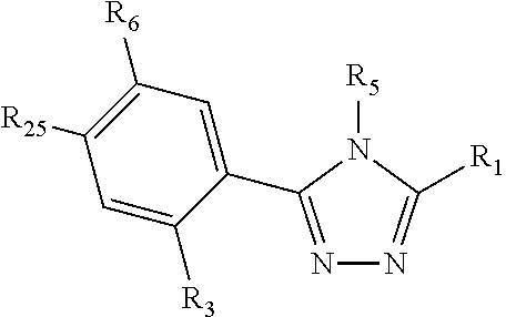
C1([R3])=CC([R25])=C([R6])C=C1C1=NN=C([R1])N1[R5]
